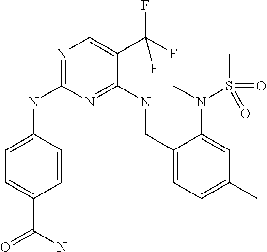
C1=C(NC2=NC=C(C(F)(F)F)C(NCC3=CC=C(C)C=C3N(C)S(=O)(=O)C)=N2)C=CC(C(=O)N)=C1
